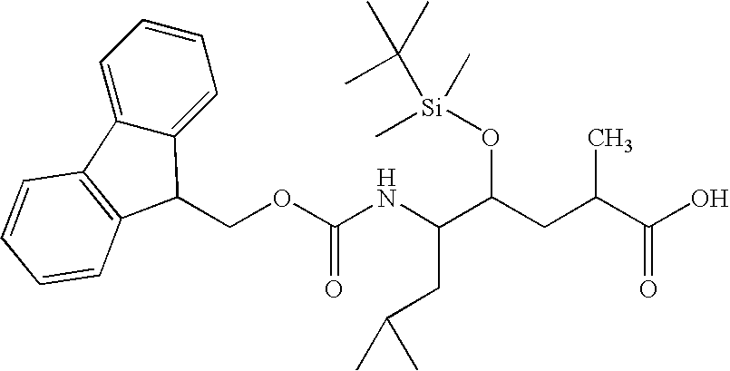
N(C(CC(C)C)C(CC(C(O)=O)C)O[Si](C)(C)C(C)(C)C)C(=O)OCC1C2=CC=CC=C2C2=C1C=CC=C2
